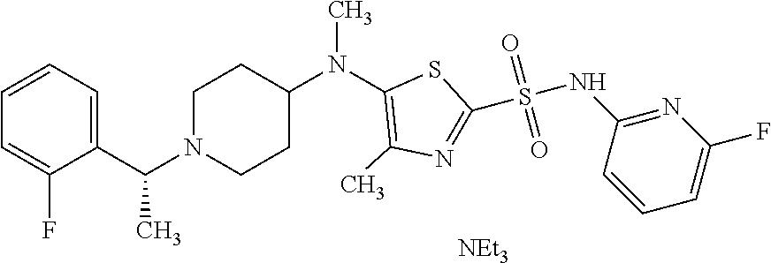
C1=CC=C(C(N2CCC(N(C)C3=C(C)N=C(S(NC4=NC(F)=CC=C4)(=O)=O)S3)CC2)C)C(F)=C1.[NEt3]
